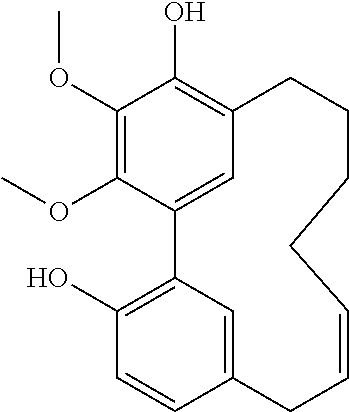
C1(OC)=C(OC)C2=CC(=C1O)CCCCC=CCC1=CC2=C(O)C=C1
